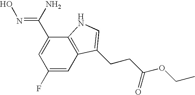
C1(F)=CC2=C(C(C(N)=NO)=C1)NC=C2CCC(OCC)=O
